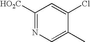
C1([HO2C])=NC=C(C)C(Cl)=C1
